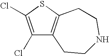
C1(Cl)=C(Cl)SC2=C1CCNCC2
